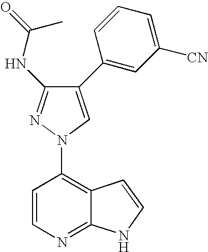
C1=CN=C2C(=C1N1C=C(C3=CC([CN])=CC=C3)C(NC(=O)C)=N1)C=CN2
